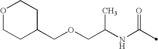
C(NC(=O)C)(COCC1CCOCC1)C
